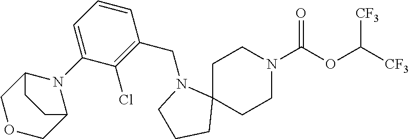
C1C2(CCN(C(OC([CF3])[CF3])=O)C1)N(CC1=C(Cl)C(N3C4COCC3CC4)=CC=C1)CCC2
